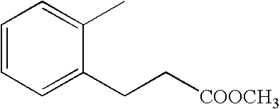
C1=CC=C(CC[COOCH3])C(C)=C1
